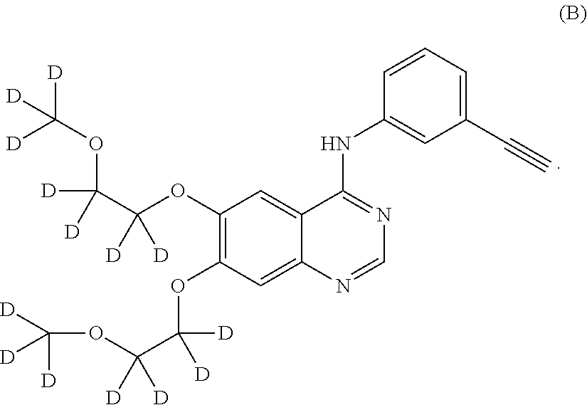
C1(OC(C(OC([D])([D])[D])([D])[D])([D])[D])=C(OC(C(OC([D])([D])[D])([D])[D])([D])[D])C=C2C(=C1)C(NC1=CC(C#C)=CC=C1)=NC=N2
